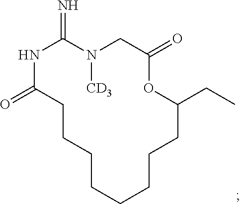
N1C(=O)CCCCCCCCC(CC)OC(=O)CN([CD3])C1=N
